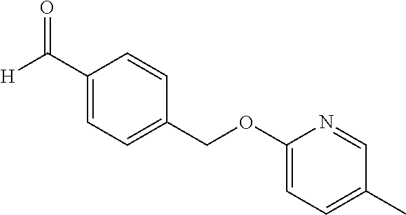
C1(C([H])=O)=CC=C(COC2=CC=C(C)C=N2)C=C1
